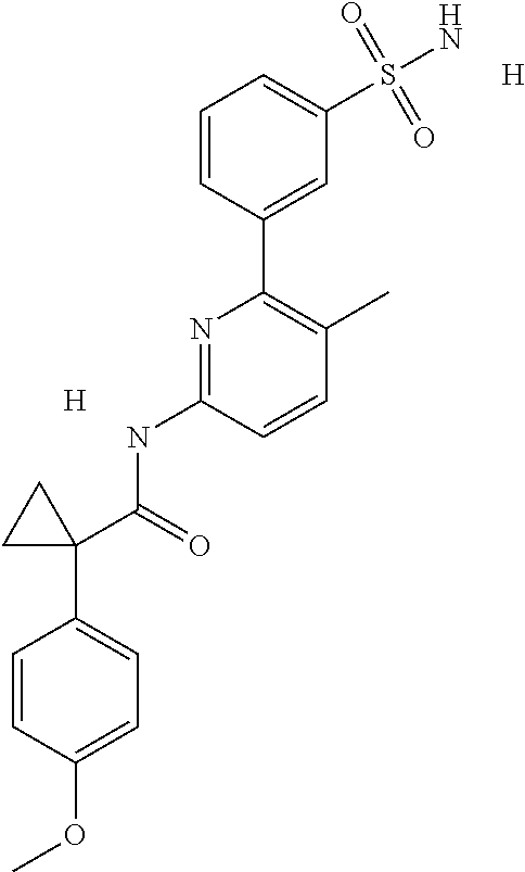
C1=CC(C2=C(C)C=CC(NC(=O)C3(C4=CC=C(OC)C=C4)CC3)=N2)=CC(S(N)(=O)=O)=C1.[H].[H]
